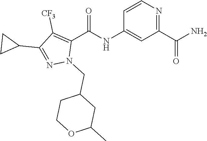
C1=C(NC(C2=C([CF3])C(C3CC3)=NN2CC2CC(C)OCC2)=O)C=CN=C1C(=O)N
